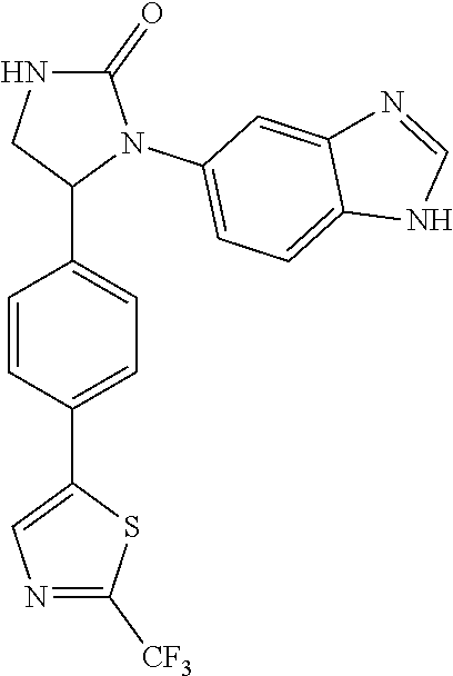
C1(=O)NCC(C2=CC=C(C3=CN=C([CF3])S3)C=C2)N1C1=CC=C2C(=C1)N=CN2
